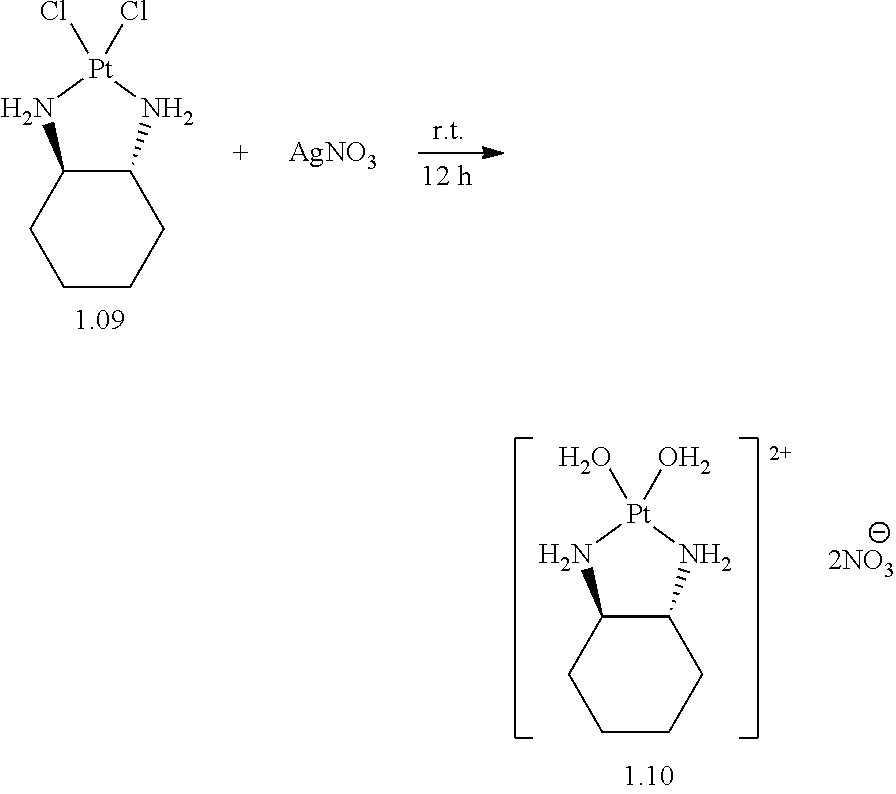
C12C(CCCC1)N[Pt](Cl)(Cl)N2.[AgNO3].C12C(CCCC1)N[Pt](O)(O)N2
